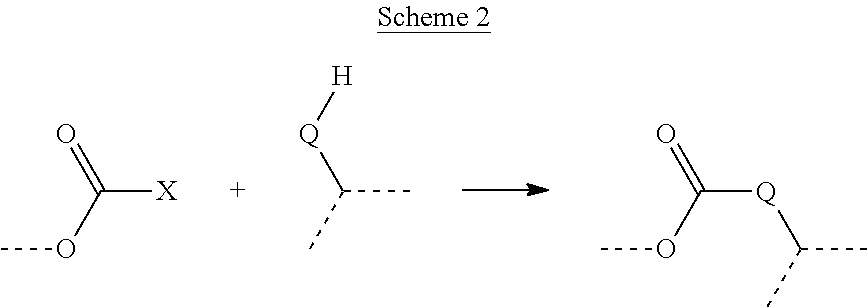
COC([X])=O.[H][Q]C(C)C.COC([Q]C(C)C)=O
